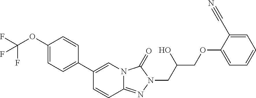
FC(F)(OC1=CC=C(C2=CN3C(=NN(CC(COC4=CC=CC=C4C#N)O)C3=O)C=C2)C=C1)F
